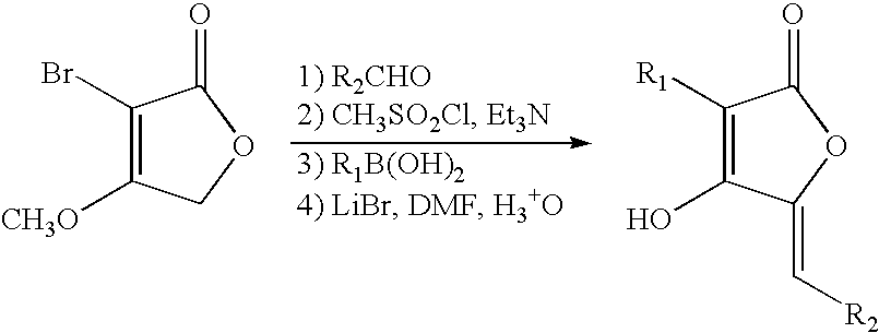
C1(Br)=C([CH3O])COC1=O.C1([R1])=C(O)C(=C[R2])OC1=O
